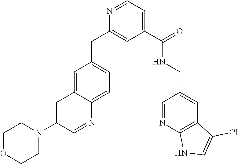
N1=CC=C(C(=O)NCC2=CC3=C(N=C2)NC=C3Cl)C=C1CC1=CC=C2C(=C1)C=C(N1CCOCC1)C=N2
